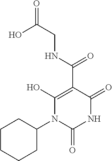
OC(CNC(=O)C1=C(O)N(C2CCCCC2)C(=O)NC1=O)=O
